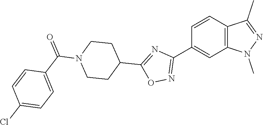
C1=CC(C2=NOC(C3CCN(C(C4=CC=C(Cl)C=C4)=O)CC3)=N2)=CC2=C1C(C)=NN2C
